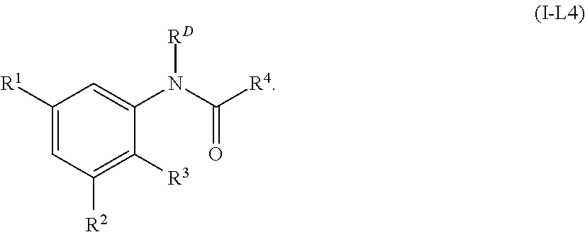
C1([R1])=CC([R2])=C([R3])C(N(C([R4])=O)[RD])=C1
